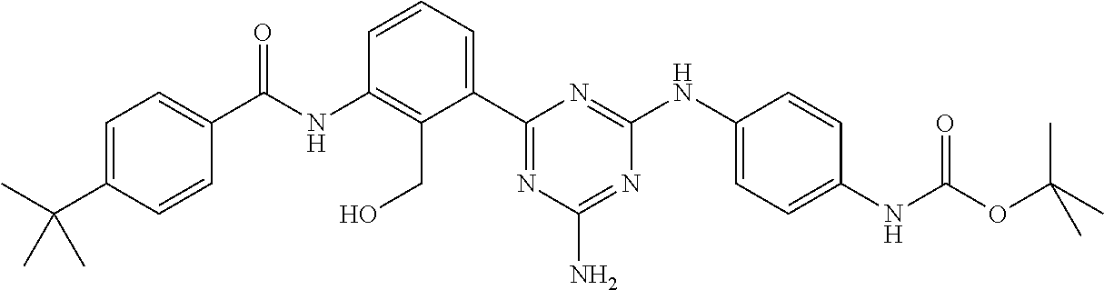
N(C1=C(CO)C(C2=NC(N)=NC(NC3=CC=C(NC(=O)OC(C)(C)C)C=C3)=N2)=CC=C1)C(=O)C1=CC=C(C(C)(C)C)C=C1
